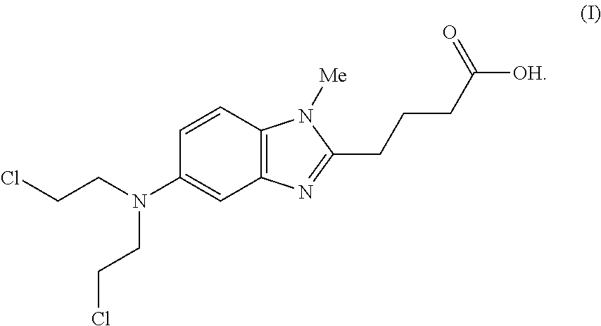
ClCCN(C1=CC2=C(C=C1)N([Me])C(CCCC([OH])=O)=N2)CCCl
